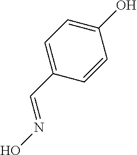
OC1=CC=C(C=NO)C=C1
